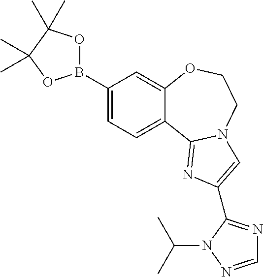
C1(B2OC(C)(C)C(C)(C)O2)=CC=C2C(=C1)OCCN1C2=NC(C2=NC=NN2C(C)C)=C1
